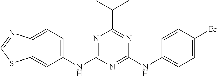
C12=CC=C(NC3=NC(C(C)C)=NC(NC4=CC=C(Br)C=C4)=N3)C=C1SC=N2
